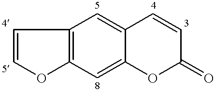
C12=C(C=CO1)C=C1C(=C2)OC(=O)C=C1
